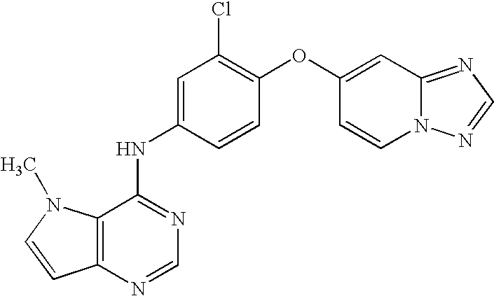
C12=C(N=CN=C1NC1=CC(Cl)=C(OC3=CC4=NC=NN4C=C3)C=C1)C=CN2C
